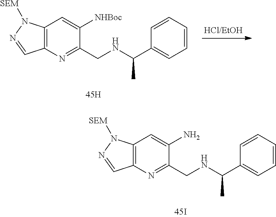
C12=C(N=C(CNC(C3=CC=CC=C3)C)C(N)=C1)C=NN2[SEM].C12=C(N=C(CNC(C3=CC=CC=C3)C)C([NHBoc])=C1)C=NN2[SEM]
